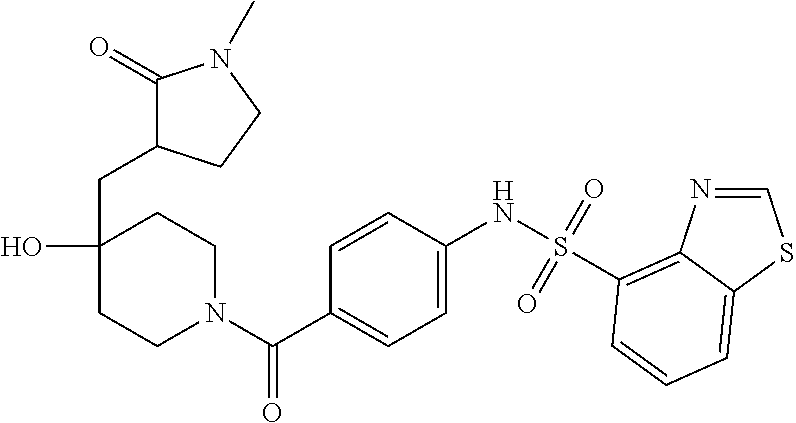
C1CN(C(C2=CC=C(NS(=O)(=O)C3=C4N=CSC4=CC=C3)C=C2)=O)CCC1(CC1CCN(C)C1=O)O
